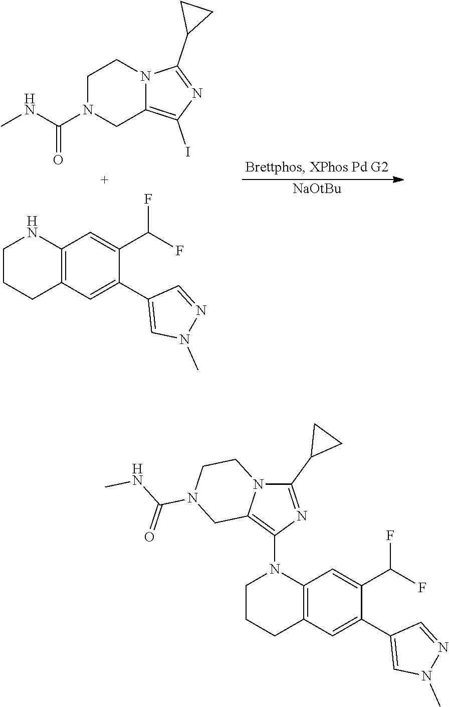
[NaOtBu].N1CCCC2=C1C=C(C(F)F)C(C1=CN(C)N=C1)=C2.C1N(C(NC)=O)CC2=C(I)N=C(C3CC3)N2C1.N1(C2=C3N(C(C4CC4)=N2)CCN(C(NC)=O)C3)CCCC2=C1C=C(C(F)F)C(C1=CN(C)N=C1)=C2
